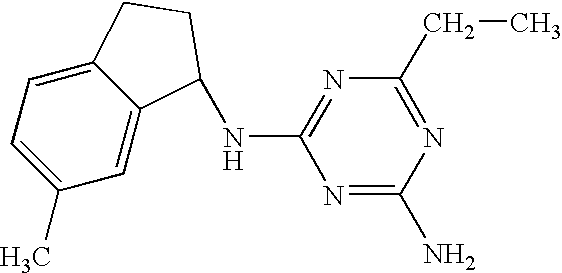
C1(C)=CC=C2C(=C1)C(NC1=NC(CC)=NC(N)=N1)CC2
